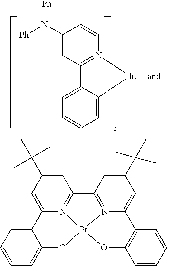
C1=C2N3=C(C=C1C(C)(C)C)C1=N4C(=CC(C(C)(C)C)=C1)C1=C(C=CC=C1)O[Pt]34OC1=CC=CC=C21.[Ph]N(C1=CC2=N(C=C1)[Ir]C1=CC=CC=C21)[Ph]
